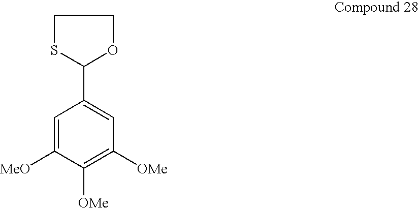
C1SC(C2=CC([OMe])=C([OMe])C([MeO])=C2)OC1
